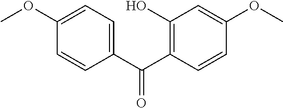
C1=CC(C(C2=C(O)C=C(OC)C=C2)=O)=CC=C1OC
